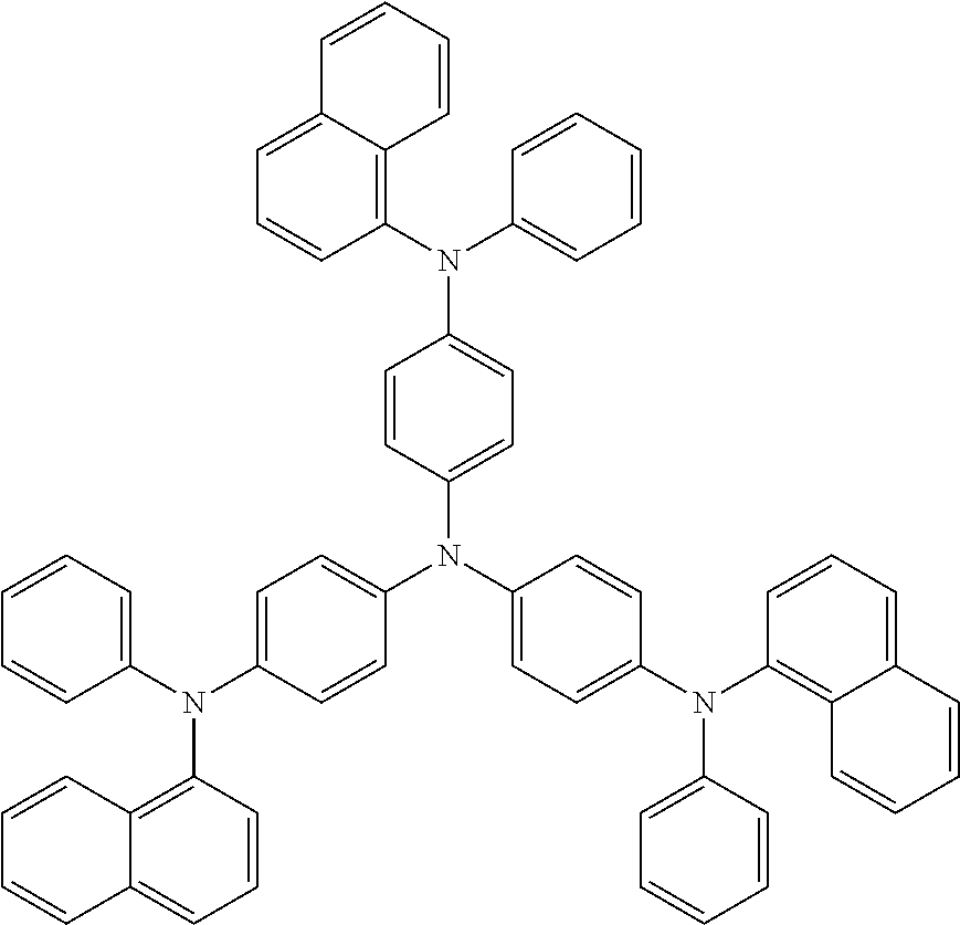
C1(N(C2=CC=C(N(C3=C4C(=CC=C3)C=CC=C4)C3=CC=CC=C3)C=C2)C2=CC=C(N(C3=CC=CC=C3)C3=C4C(=CC=C3)C=CC=C4)C=C2)=CC=C(N(C2=CC=CC=C2)C2=C3C(=CC=C2)C=CC=C3)C=C1
